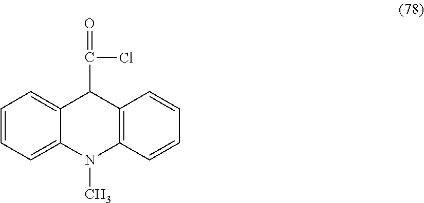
C1=CC=C2C(=C1)C(C(=O)Cl)C1=C(N2C)C=CC=C1
